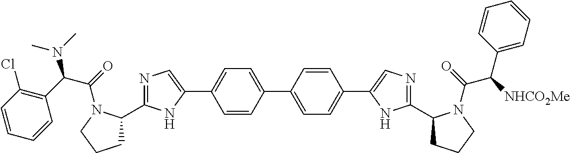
C1C(C2=NC=C(C3=CC=C(C4=CC=C(C5=CN=C(C6CCCN6C(C(C6=CC=CC=C6)[NHCO2Me])=O)N5)C=C4)C=C3)N2)N(C(=O)C(C2=C(Cl)C=CC=C2)N(C)C)CC1
